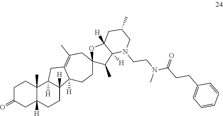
C1C(=O)CC2([H])C(C)(C1)C1([H])C([H])(CC2)C2([H])C(=C(C)CC3(CC2)C(C)C2([H])C([H])(O3)CC(C)CN2CCN(C(=O)CCC2=CC=CC=C2)C)C1
